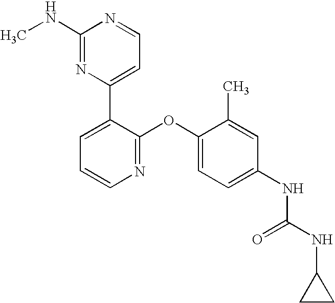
C1(NC)=NC(C2=CC=CN=C2OC2=CC=C(NC(NC3CC3)=O)C=C2C)=CC=N1
